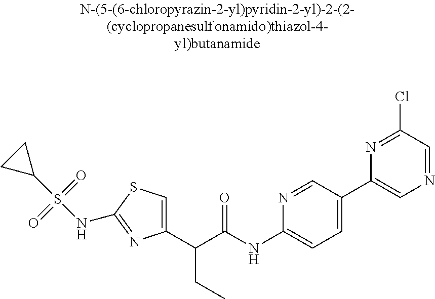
C1(C(C(NC2=CC=C(C3=CN=CC(Cl)=N3)C=N2)=O)CC)=CSC(NS(C2CC2)(=O)=O)=N1
